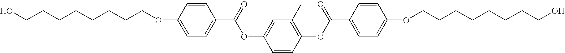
OCCCCCCCCOC1=CC=C(C(=O)OC2=CC(C)=C(OC(C3=CC=C(OCCCCCCCCO)C=C3)=O)C=C2)C=C1
